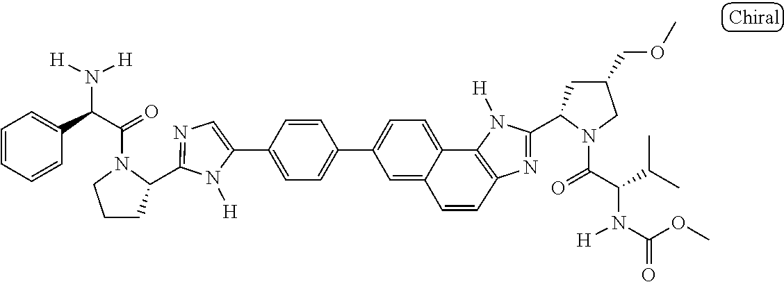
C1(C2=CC=C(C3=CC=C4C5=C(N=C(C6CC(COC)CN6C(=O)C(C(C)C)N([H])C(OC)=O)N5[H])C=CC4=C3)C=C2)=CN=C(C2CCCN2C(=O)C(C2=CC=CC=C2)N([H])[H])N1[H]
